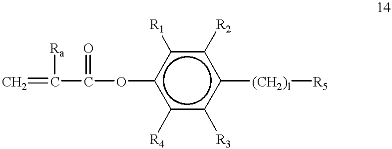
C=C([Ra])C(=O)Oc1c([R4])c([R3])c([(CH2)l][R5])c([R2])c1[R1]
